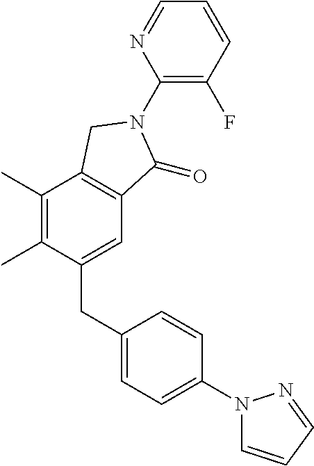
C1(C)=C(C)C(CC2=CC=C(N3C=CC=N3)C=C2)=CC2=C1CN(C1=C(F)C=CC=N1)C2=O
